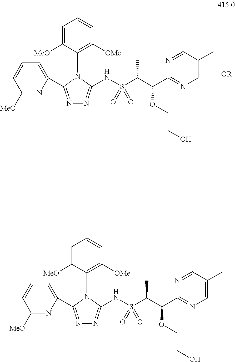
C1([MeO])=NC(C2=NN=C(NS(C(C(C3=NC=C(C)C=N3)OCCO)C)(=O)=O)N2C2=C([OMe])C=CC=C2[MeO])=CC=C1.C1([MeO])=NC(C2=NN=C(NS(C(C(C3=NC=C(C)C=N3)OCCO)C)(=O)=O)N2C2=C([OMe])C=CC=C2[MeO])=CC=C1
